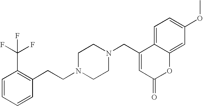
C1=CC=CC(CCN2CCN(CC3=CC(=O)OC4=CC(OC)=CC=C34)CC2)=C1C(F)(F)F
